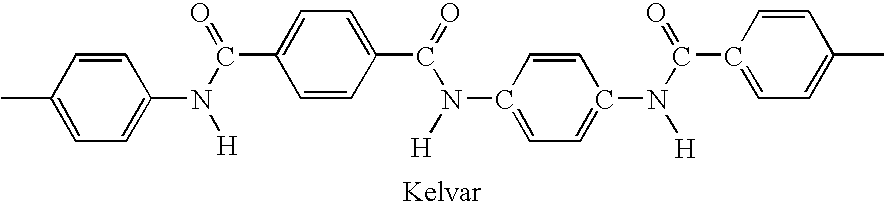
CC1=CC=C(N(C(C2=CC=C(C(=O)N(C3=CC=C(N(C(=O)C4=CC=C(C)C=C4)[H])C=C3)[H])C=C2)=O)[H])C=C1
